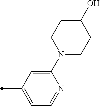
C1(N2CCC(O)CC2)=CC(C)=CC=N1
